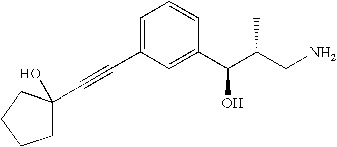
C(#CC1=CC=CC(C(C(CN)C)O)=C1)C1(O)CCCC1
